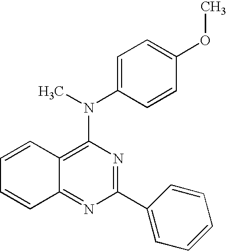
C1=CC2=C(N(C3=CC=C(OC)C=C3)C)N=C(C3=CC=CC=C3)N=C2C=C1
